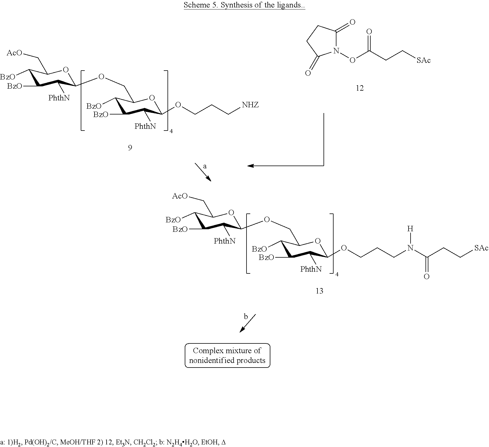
C1([BzO])C([BzO])C([PhthN])C(OCC2C([BzO])C([BzO])C([PhthN])C(OCCC[NHZ])O2)OC1C[AcO].O(C(CC[SAc])=O)N1C(=O)CCC1=O.C1([BzO])C([BzO])C([PhthN])C(OCC2C([BzO])C([BzO])C([PhthN])C(OCCCN(C(CC[SAc])=O)[H])O2)OC1C[AcO]
